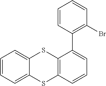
C1=CC=C2C(=C1)SC1=C(S2)C=CC=C1C1=C(Br)C=CC=C1
